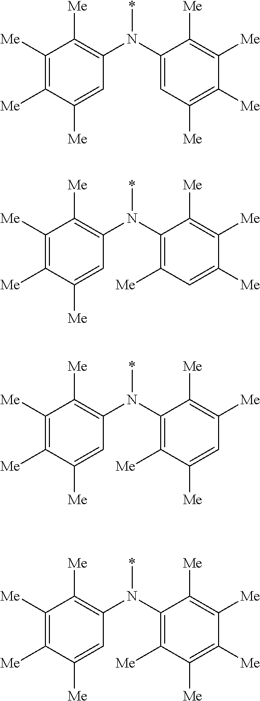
C1([Me])=C([Me])C([Me])=CC(N(C2=CC([Me])=C([Me])C([Me])=C2[Me])*)=C1[Me].C1([Me])=C([Me])C([Me])=CC(N(C2=C([Me])C=C([Me])C([Me])=C2[Me])*)=C1[Me].C1([Me])=C([Me])C([Me])=CC(N(C2=C([Me])C([Me])=CC([Me])=C2[Me])*)=C1[Me].C1([Me])=C([Me])C([Me])=CC(N(C2=C([Me])C([Me])=C([Me])C([Me])=C2[Me])*)=C1[Me]
